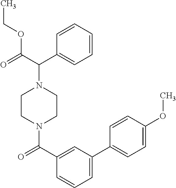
CCOC(C(C1=CC=CC=C1)N1CCN(C(=O)C2=CC(C3=CC=C(OC)C=C3)=CC=C2)CC1)=O
